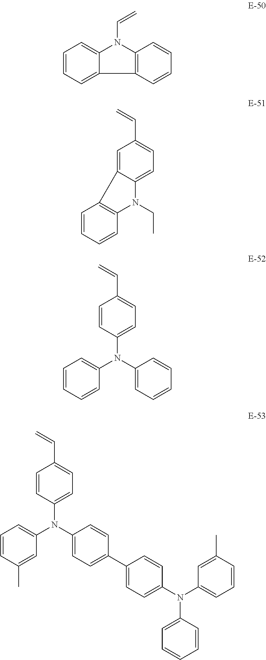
C1=CC=C2C(=C1)N(C=C)C1=C2C=CC=C1.C1=CC=CC2=C1C1=CC(C=C)=CC=C1N2CC.C1=CC=CC(N(C2=CC=C(C=C)C=C2)C2=CC=CC=C2)=C1.C1=CC(C)=CC(N(C2=CC=C(C=C)C=C2)C2=CC=C(C3=CC=C(N(C4=CC=CC=C4)C4=CC=CC(C)=C4)C=C3)C=C2)=C1
